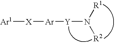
[Ar1][X][Ar][Y]N([R1])[R2]
